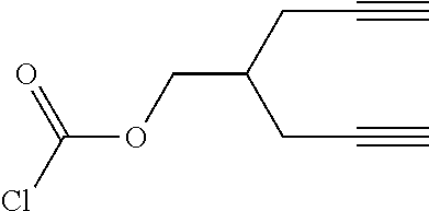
C(C(CC#C)CC#C)OC(Cl)=O
